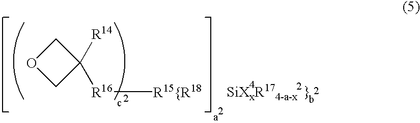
C1OCC1([R14])[R16][R15{R18].[SiXxR174-a-x]
